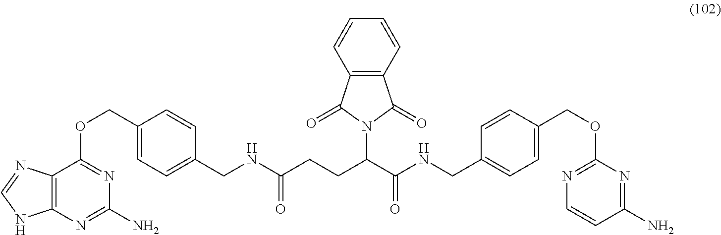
C12=C(N=CN1)C(OCC1=CC=C(CNC(CCC(N3C(=O)C4=C(C3=O)C=CC=C4)C(NCC3=CC=C(COC4=NC=CC(N)=N4)C=C3)=O)=O)C=C1)=NC(N)=N2
